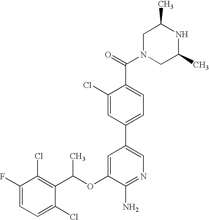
FC1=CC=C(Cl)C(C(OC2=CC(C3=CC=C(C(N4CC(C)NC(C)C4)=O)C(Cl)=C3)=CN=C2N)C)=C1Cl
